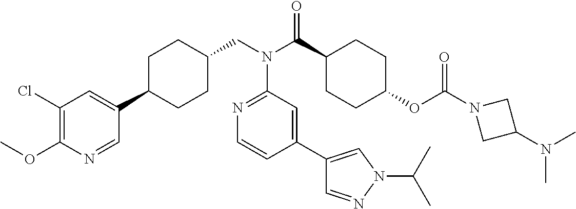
C1(Cl)=C(OC)N=CC(C2CCC(CN(C3=NC=CC(C4=CN(C(C)C)N=C4)=C3)C(=O)C3CCC(OC(=O)N4CC(N(C)C)C4)CC3)CC2)=C1
